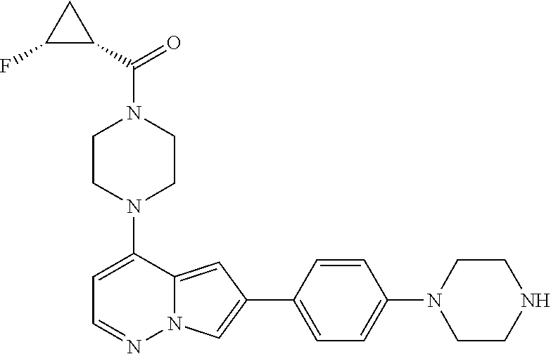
N1(C2=CC=NN3C2=CC(C2=CC=C(N4CCNCC4)C=C2)=C3)CCN(C(C2CC2F)=O)CC1
